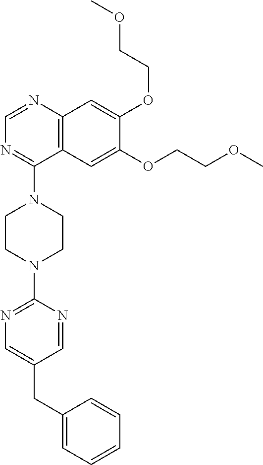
C12=C(N=CN=C1N1CCN(C3=NC=C(CC4=CC=CC=C4)C=N3)CC1)C=C(OCCOC)C(OCCOC)=C2
